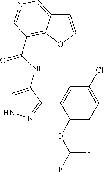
C(NC1=CNN=C1C1=CC(Cl)=CC=C1OC(F)F)(=O)C1=C2C(=CN=C1)C=CO2
